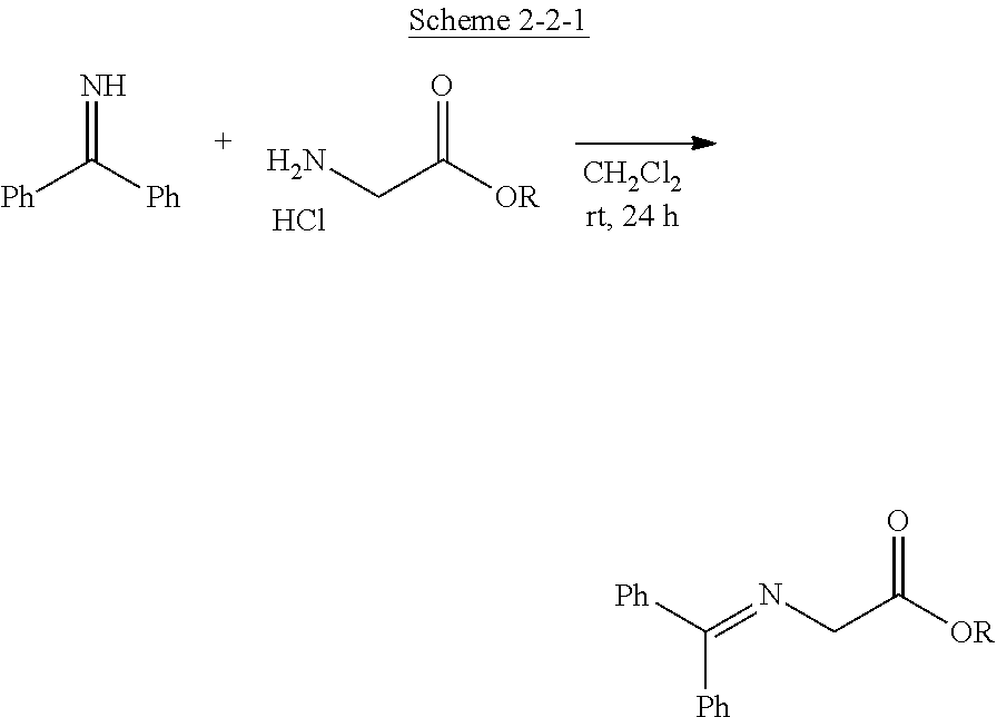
C(C(=O)[OR])N=C([Ph])[Ph].[Ph]C(=N)[Ph].C(C(=O)[OR])N.Cl
